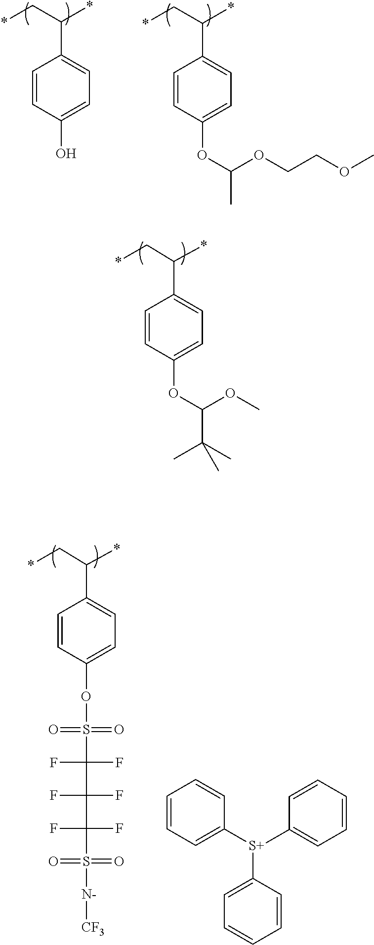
*CC(*)C1=CC=C(OC(OC)C(C)(C)C)C=C1.*CC(*)C1=CC=C(O)C=C1.*CC(*)C1=CC=C(OC(OCCOC)C)C=C1.C1=CC=C([S+](C2=CC=CC=C2)C2=CC=CC=C2)C=C1.*CC(*)C1=CC=C(OS(=O)(=O)C(F)(F)C(F)(F)C(F)(F)S(=O)(=O)[N-][CF3])C=C1
